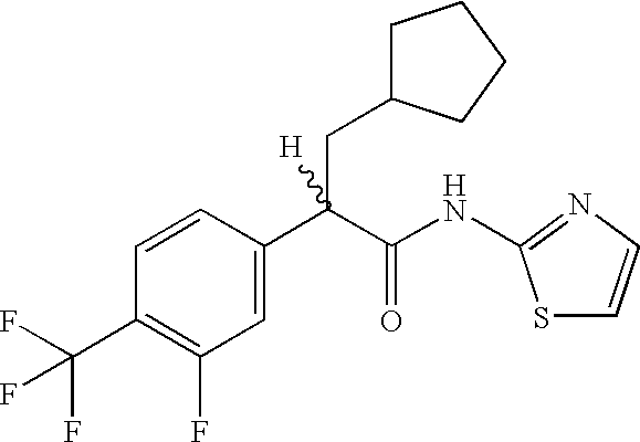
C1=C(C(C(NC2=NC=CS2)=O)(CC2CCCC2)[H])C=CC(C(F)(F)F)=C1F
